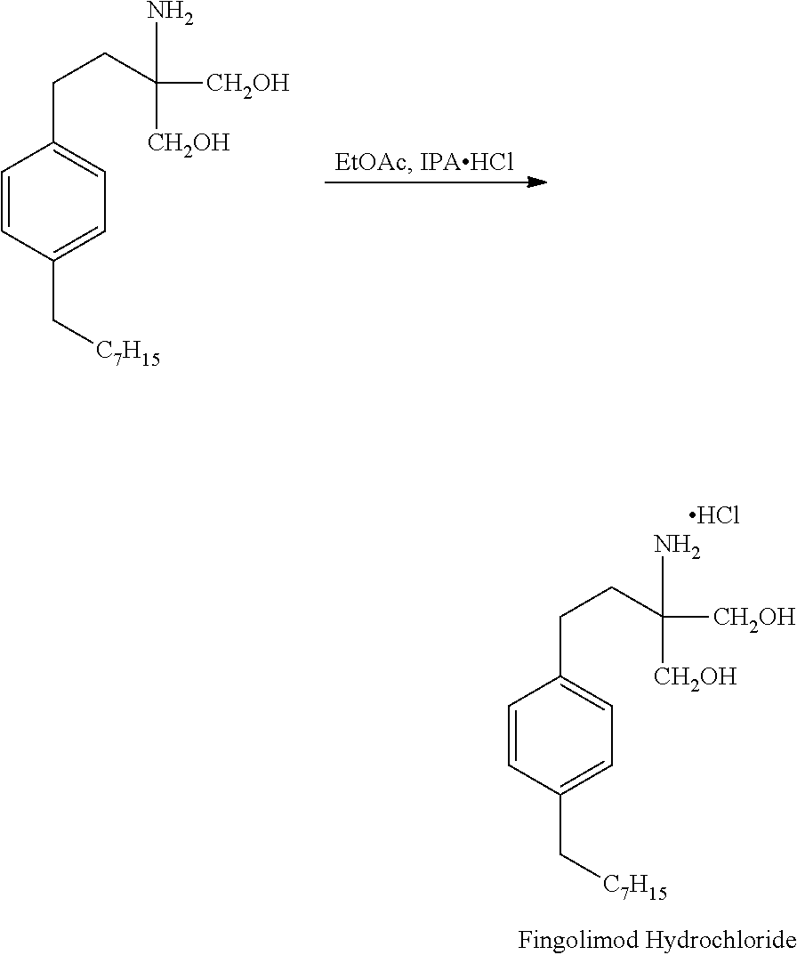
C1=CC(C[C7H15])=CC=C1CCC([CH2OH])(N)[CH2OH].C1=CC(C[C7H15])=CC=C1CCC([CH2OH])(N)[CH2OH].Cl
